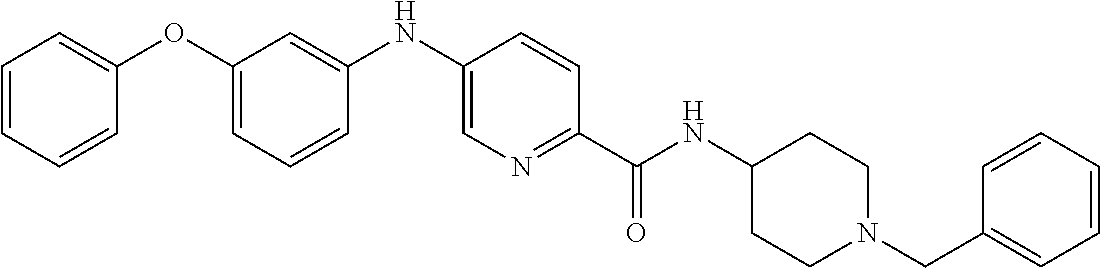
N(C(C1=NC=C(NC2=CC(OC3=CC=CC=C3)=CC=C2)C=C1)=O)C1CCN(CC2=CC=CC=C2)CC1
